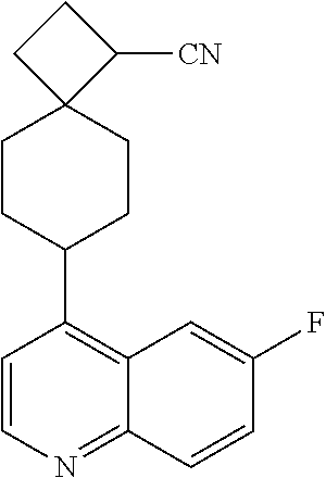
C12=NC=CC(C3CCC4(CC3)C([CN])CC4)=C1C=C(F)C=C2
